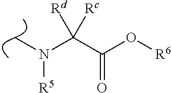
CN([R5])C(C(O[R6])=O)([Rd])[Rc]
